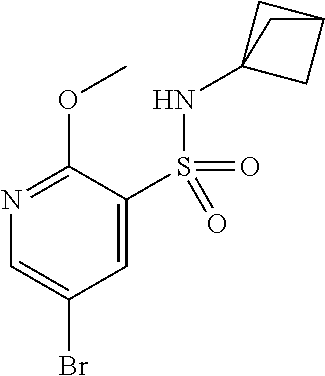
C1=C(S(=O)(=O)NC23CC(C2)C3)C(OC)=NC=C1Br
